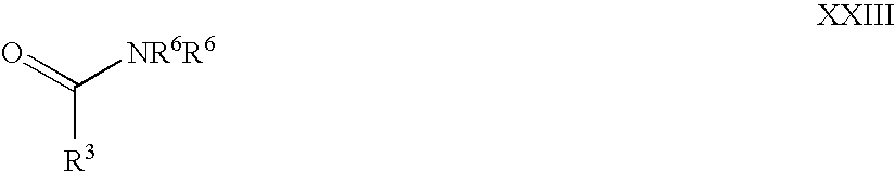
C([R3])(=O)[NR6R6]
